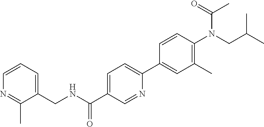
N(CC(C)C)(C(=O)C)C1=C(C)C=C(C2=CC=C(C(=O)NCC3=CC=CN=C3C)C=N2)C=C1
